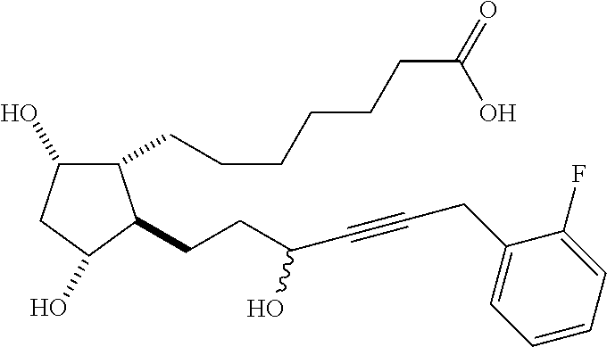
C1(CCCCCCC(=O)O)C(O)CC(O)C1CCC(C#CCC1=CC=CC=C1F)O
